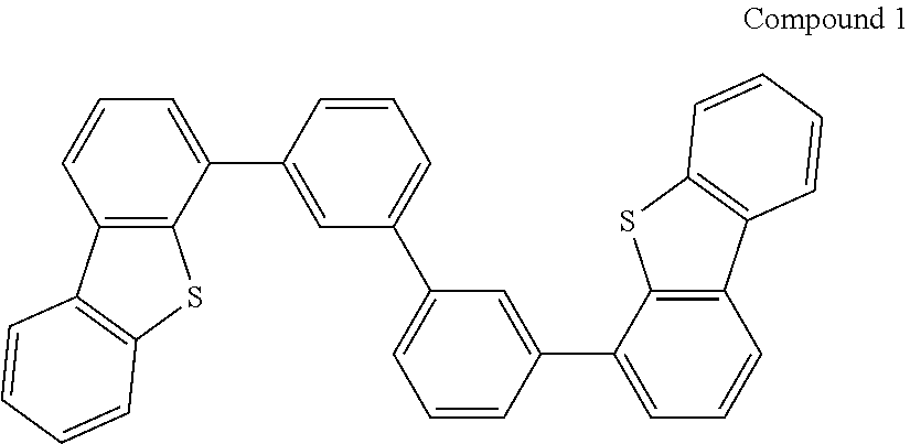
C12=C(C(C3=CC(C4=CC=CC(C5=CC=CC6=C5SC5=C6C=CC=C5)=C4)=CC=C3)=CC=C1)SC1=C2C=CC=C1
